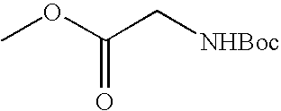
COC(C[NHBoc])=O
